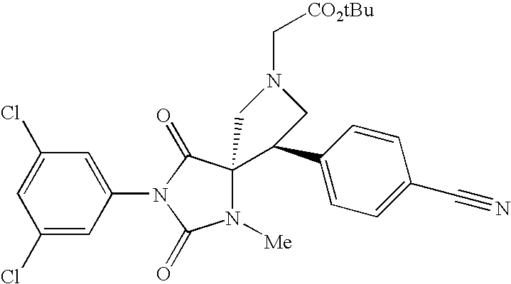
C1(Cl)=CC(Cl)=CC(N2C(=O)N([Me])C3(C2=O)C(C2=CC=C(C#N)C=C2)CN(C[CO2tBu])C3)=C1
